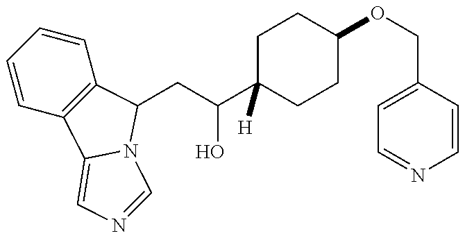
C1=CC=CC2=C1C1=CN=CN1C2CC(C1([H])CCC(OCC2=CC=NC=C2)CC1)O
